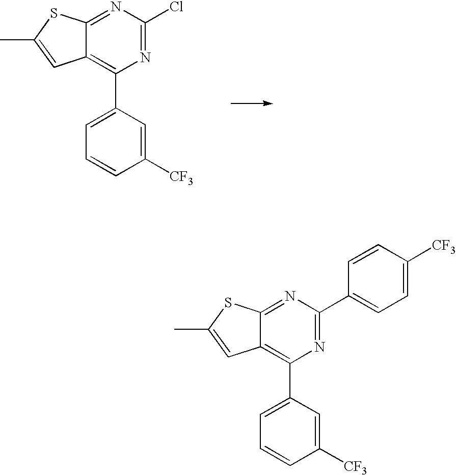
C12=NC(Cl)=NC(C3=CC=CC([CF3])=C3)=C1C=C(C)S2.C12=NC(C3=CC=C([CF3])C=C3)=NC(C3=CC=CC([CF3])=C3)=C1C=C(C)S2
